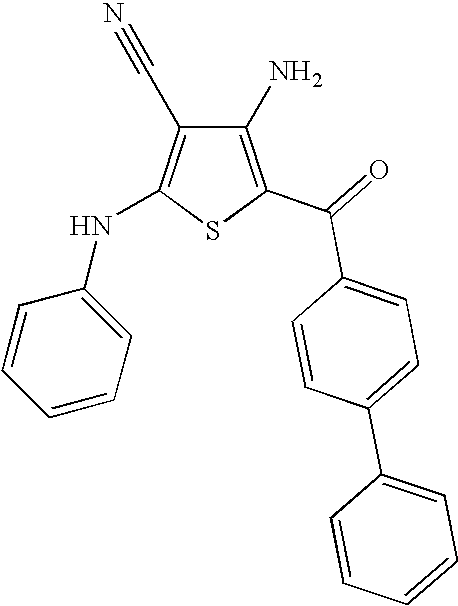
C1(N)=C(C(=O)C2=CC=C(C3=CC=CC=C3)C=C2)SC(NC2=CC=CC=C2)=C1C#N
